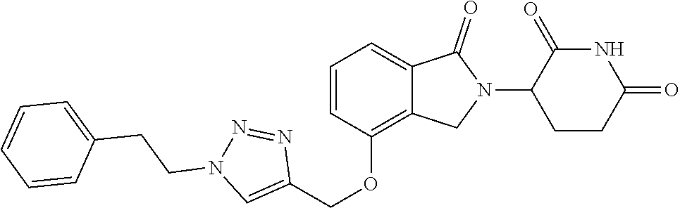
C1(OCC2=CN(CCC3=CC=CC=C3)N=N2)=C2C(=CC=C1)C(=O)N(C1CCC(=O)NC1=O)C2
